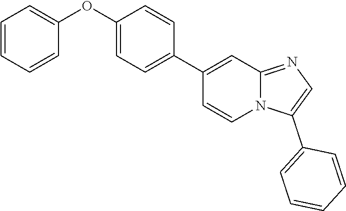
C1(OC2=CC=CC=C2)=CC=C(C2=CC3=NC=C(C4=CC=CC=C4)N3C=C2)C=C1
